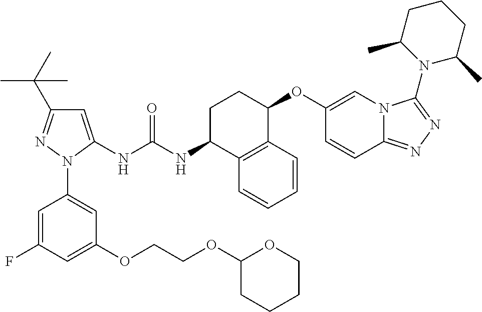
C1=C(NC(NC2C3=C(C(OC4=CN5C(=NN=C5N5C(C)CCCC5C)C=C4)CC2)C=CC=C3)=O)N(C2=CC(OCCOC3CCCCO3)=CC(F)=C2)N=C1C(C)(C)C
